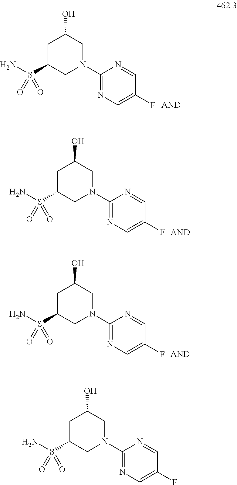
NS(C1CN(C2=NC=C(F)C=N2)CC(O)C1)(=O)=O.NS(C1CN(C2=NC=C(F)C=N2)CC(O)C1)(=O)=O.NS(C1CN(C2=NC=C(F)C=N2)CC(O)C1)(=O)=O.NS(C1CN(C2=NC=C(F)C=N2)CC(O)C1)(=O)=O
